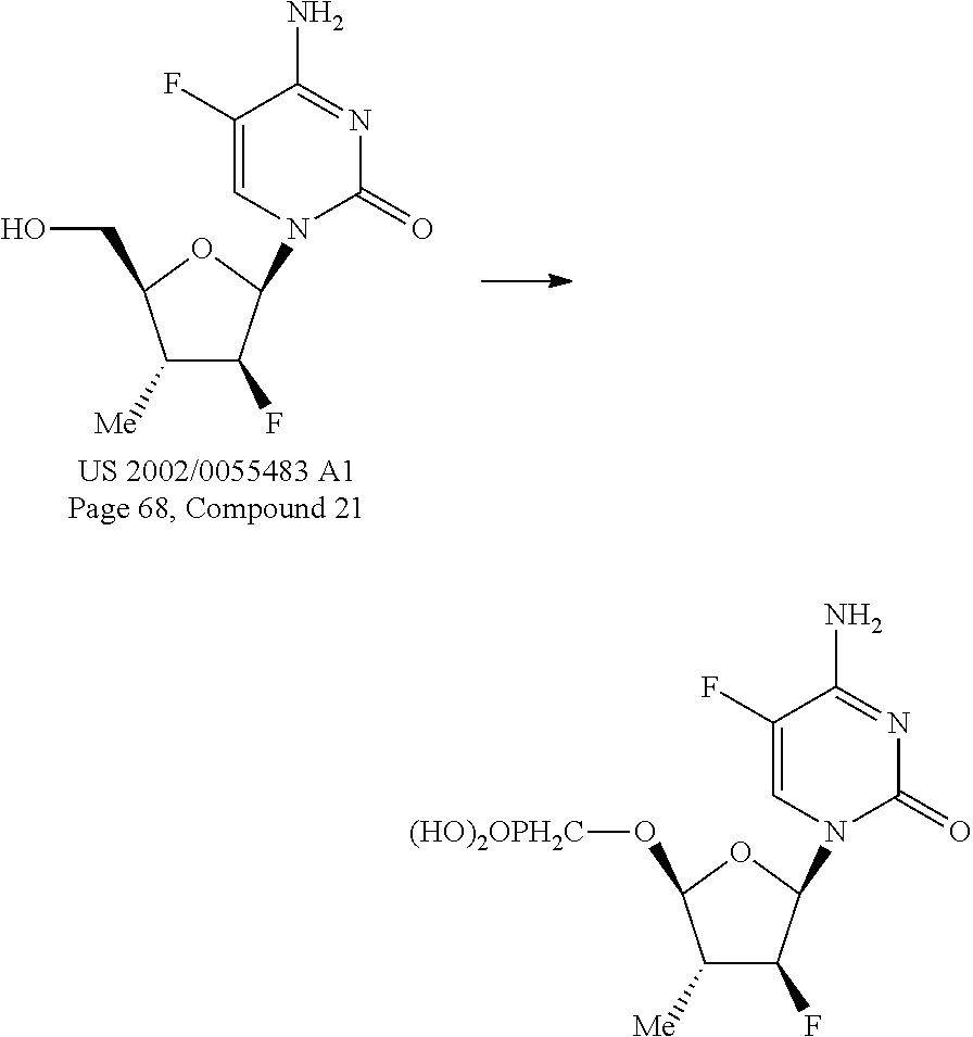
C1([Me])C(F)C(N2C(=O)N=C(N)C(F)=C2)OC1CO.C1([Me])C(F)C(N2C(=O)N=C(N)C(F)=C2)OC1O[(HO)2OPH2C]
